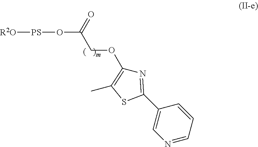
[R2O][PS]OC(COC1=C(C)SC(C2=CN=CC=C2)=N1)=O
